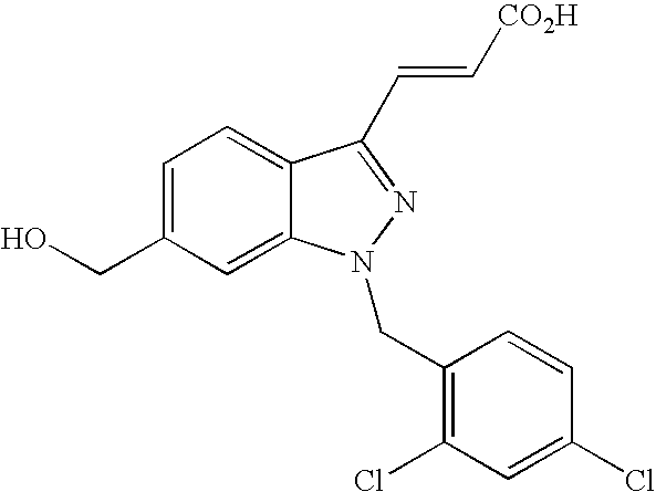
C1=C(CO)C=C2C(=C1)C(C=C[CO2H])=NN2CC1=C(Cl)C=C(Cl)C=C1
